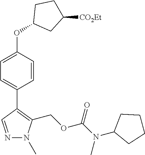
C1=C(OC2CC([CO2Et])CC2)C=CC(C2=C(COC(N(C3CCCC3)C)=O)N(C)N=C2)=C1
